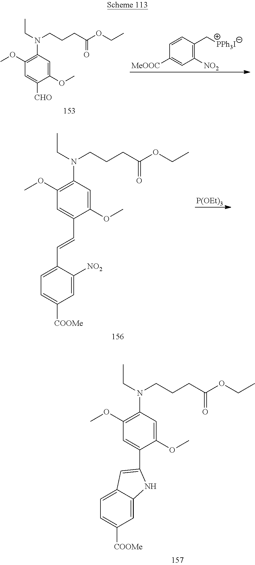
C1([MeOOC])=CC([NO2])=C(C[PPh3I])C=C1.C1=C([CHO])C(OC)=CC(N(CC)CCCC(OCC)=O)=C1OC.C1=C(C2=CC3=CC=C([COOMe])C=C3N2)C(OC)=CC(N(CC)CCCC(OCC)=O)=C1OC.C1=C(C=CC2=CC=C([COOMe])C=C2[NO2])C(OC)=CC(N(CC)CCCC(OCC)=O)=C1OC.[P(OEt)3]
